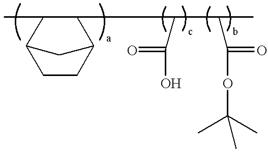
C1(C)C2CCC(C1C(C(C)C(OC(C)(C)C)=O)C(O)=O)C2
